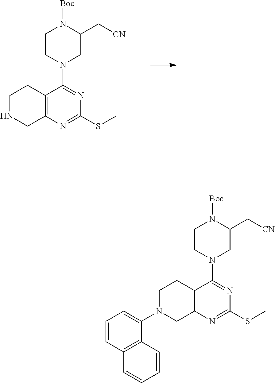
C1CN(C2=NC(SC)=NC3=C2CCNC3)CC(C[CN])N1[Boc].C1CN(C2=NC(SC)=NC3=C2CCN(C2=CC=CC4=C2C=CC=C4)C3)CC(C[CN])N1[Boc]
